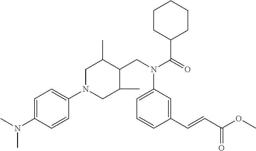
C(N(C(C1CCCCC1)=O)C1=CC=CC(C=CC(=O)OC)=C1)C1C(C)CN(C2=CC=C(N(C)C)C=C2)CC1C
